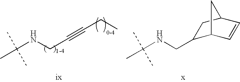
C(NCC#CCC)(C)(C)C.C(NCC1C2C=CC(C1)C2)(C)(C)C
